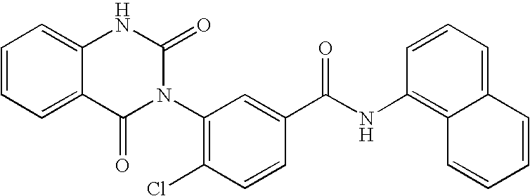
C12=CC=CC=C1NC(=O)N(C1=C(Cl)C=CC(C(NC3=C4C(=CC=C3)C=CC=C4)=O)=C1)C2=O
